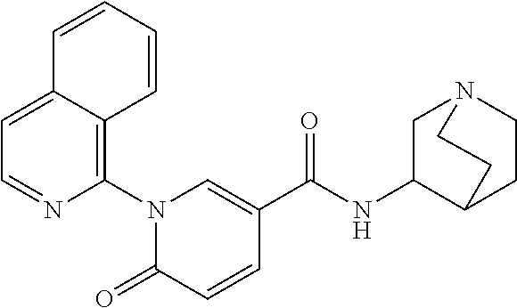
C1(N2C(=O)C=CC(C(NC3CN4CCC3CC4)=O)=C2)=C2C(=CC=N1)C=CC=C2
